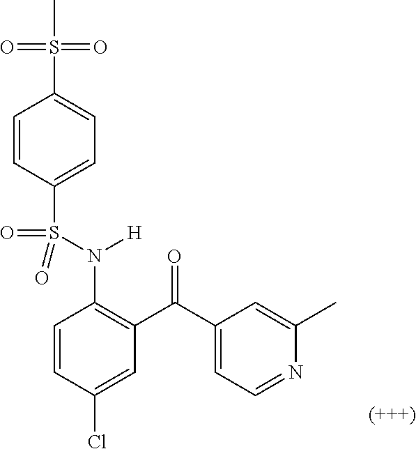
C1=CC(S(N(C2=C(C(C3=CC=NC(C)=C3)=O)C=C(Cl)C=C2)[H])(=O)=O)=CC=C1S(=O)(=O)C
